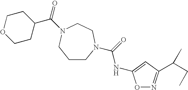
C1CN(C(=O)NC2=CC(C(CC)C)=NO2)CCN(C(=O)C2CCOCC2)C1
